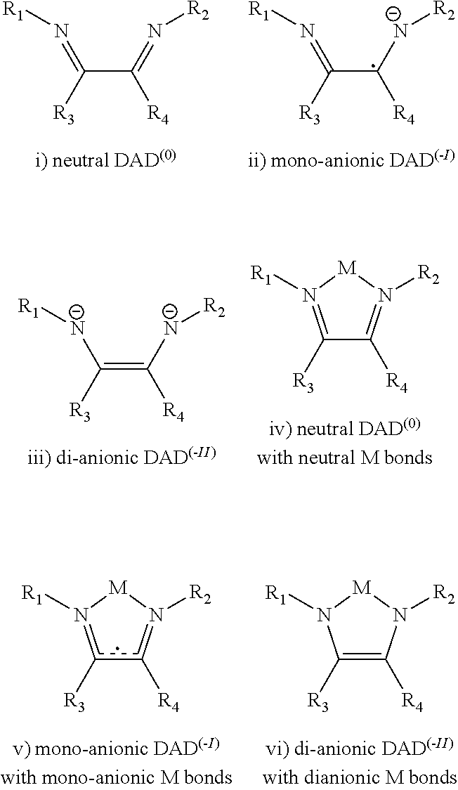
C(C(=N[R2])[R4])([R3])=N[R1].C(C([N-][R2])[R4])([R3])=N[R1].c1([R3])c([R4])=N([R2])[M]N=1[R1].C1([R3])=C([R4])N([R2])[M]N1[R1].C(=C([N-][R2])[R4])([R3])[N-][R1].C1([R3])=N([R1])[M]N([R2])=C1[R4]
